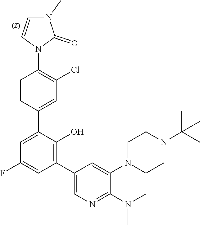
C1=CC(N2C(=O)N(C)C=C2)=C(Cl)C=C1C1=CC(F)=CC(C2=CN=C(N(C)C)C(N3CCN(C(C)(C)C)CC3)=C2)=C1O
